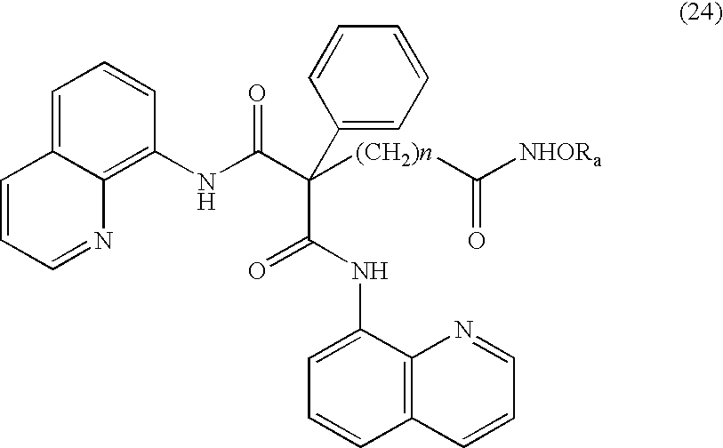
C12=CC=CC(NC(C([(CH2)n]C([NHORa])=O)(C(NC3=CC=CC4=C3N=CC=C4)=O)C3=CC=CC=C3)=O)=C1N=CC=C2
